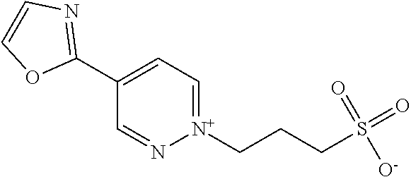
[N+]1(CCCS(=O)([O-])=O)=CC=C(C2=NC=CO2)C=N1
